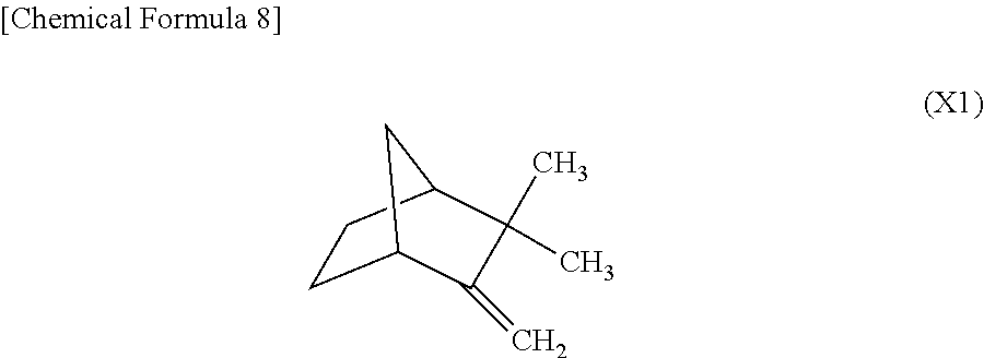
C1C2CC(C1)C(C)(C)C2=C
